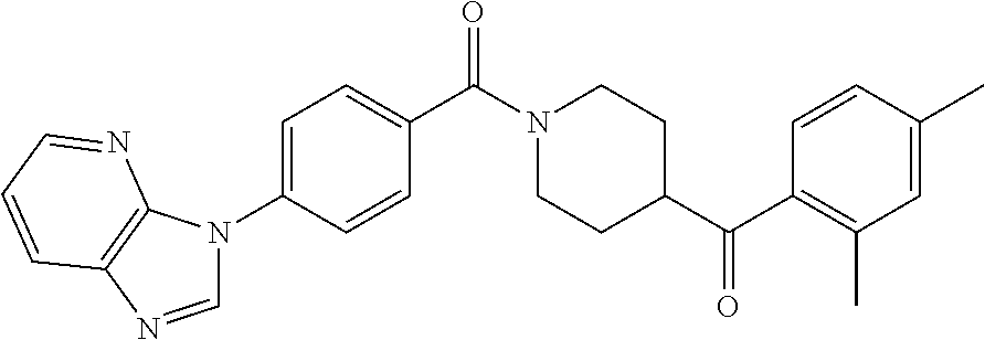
C1=C(N2C=NC3=C2N=CC=C3)C=CC(C(N2CCC(C(=O)C3=C(C)C=C(C)C=C3)CC2)=O)=C1
